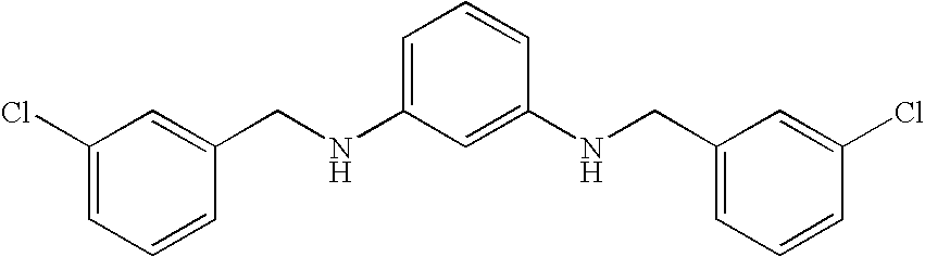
C1(Cl)=CC=CC(CNC2=CC=CC(NCC3=CC=CC(Cl)=C3)=C2)=C1
